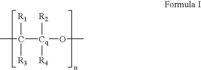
[R1]C([R3])([Cq]([R2])([R4])OC)C
